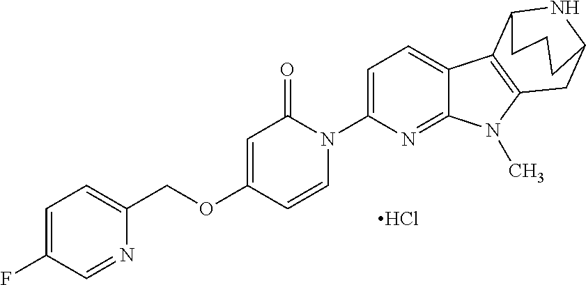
Cl.O(C1=CC(=O)N(C2=CC=C3C(=N2)N(C)C2=C3C3NC(C2)CCC3)C=C1)CC1=CC=C(F)C=N1
